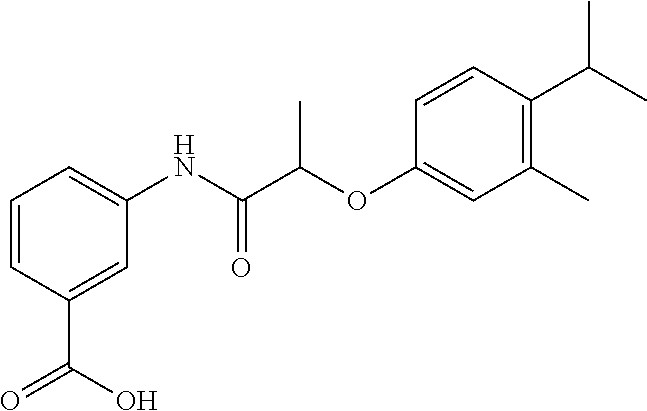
C1=CC(C(=O)O)=CC(NC(C(OC2=CC(C)=C(C(C)C)C=C2)C)=O)=C1
